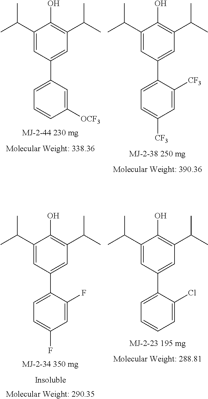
C1(C(C)C)=CC(C2=CC=CC([OCF3])=C2)=CC(C(C)C)=C1O.C1(C(C)C)=CC(C2=CC=C([CF3])C=C2[CF3])=CC(C(C)C)=C1O.C1(C(C)C)=CC(C2=CC=C(F)C=C2F)=CC(C(C)C)=C1O.C1(C(C)C)=CC(C2=CC=CC=C2Cl)=CC(C(C)C)=C1O
